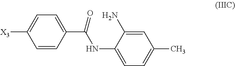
C1(C(=O)NC2=CC=C(C)C=C2N)=CC=C([X3])C=C1
